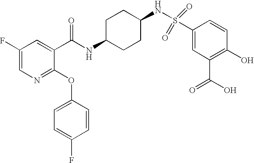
N1=C(OC2=CC=C(F)C=C2)C(C(NC2CCC(NS(C3=CC(C(O)=O)=C(O)C=C3)(=O)=O)CC2)=O)=CC(F)=C1
